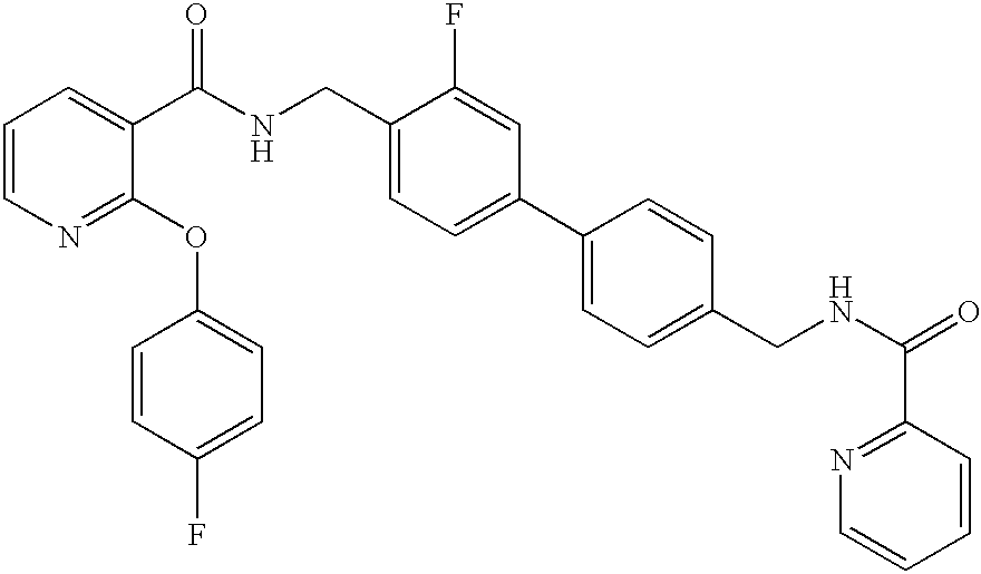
C1=CN=C(OC2=CC=C(F)C=C2)C(C(NCC2=CC=C(C3=CC=C(CNC(=O)C4=NC=CC=C4)C=C3)C=C2F)=O)=C1
